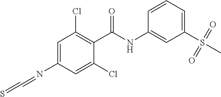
N(C1=CC(Cl)=C(C(=O)NC2=CC(S(C)(=O)=O)=CC=C2)C(Cl)=C1)=C=S
